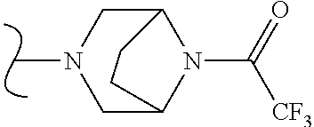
CN1CC2N(C(=O)[CF3])C(C1)CC2
